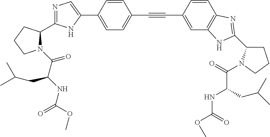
C1=C(C2=CN=C(C3N(C(C(CC(C)C)NC(=O)OC)=O)CCC3)N2)C=CC(C#CC2=CC3=C(C=C2)N=C(C2CCCN2C(=O)C(CC(C)C)NC(=O)OC)N3)=C1
